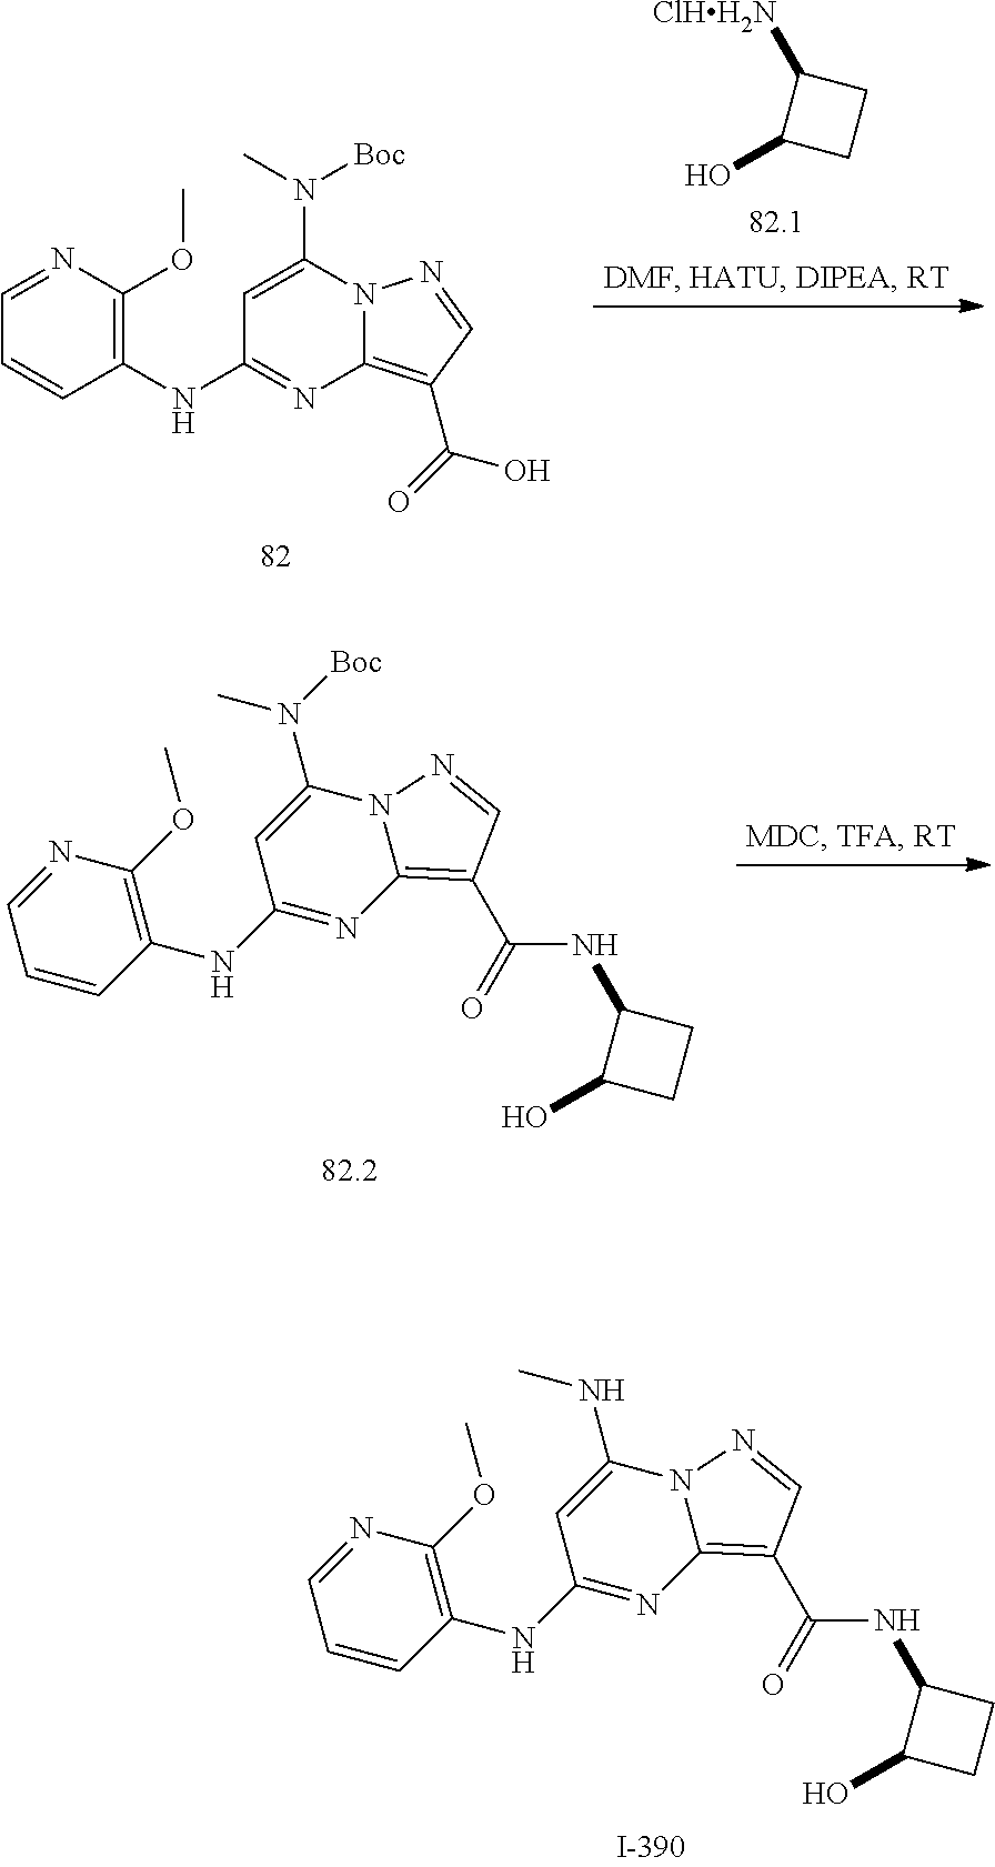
C1([ClHH2N])C(O)CC1.C1(NC2=NC3=C(C(=O)O)C=NN3C(N(C)[Boc])=C2)=C(OC)N=CC=C1.C1(NC2=NC3=C(C(=O)NC4C(O)CC4)C=NN3C(N(C)[Boc])=C2)=C(OC)N=CC=C1.C1(NC2=NC3=C(C(=O)NC4C(O)CC4)C=NN3C(NC)=C2)=C(OC)N=CC=C1
